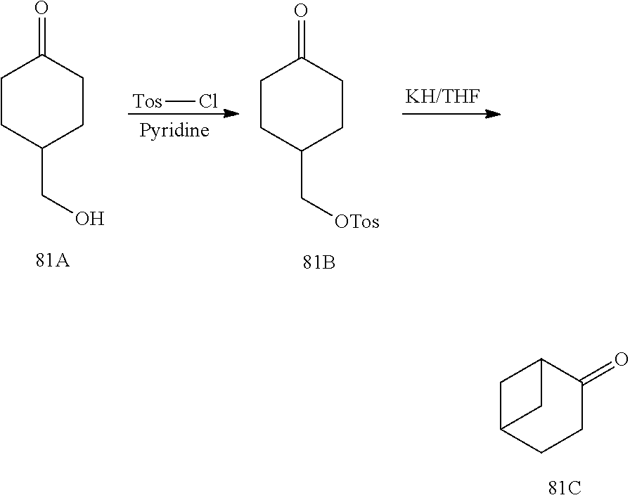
C1CC(CO)CCC1=O.[Tos]Cl.C1CC(C[OTos])CCC1=O.C1C2CCC(=O)C1C2
